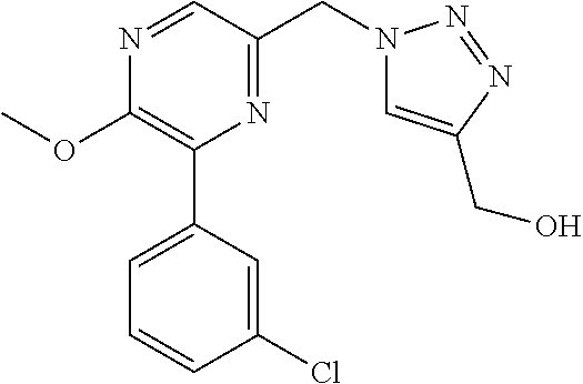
C1(OC)=C(C2=CC=CC(Cl)=C2)N=C(CN2C=C(CO)N=N2)C=N1
